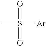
CS(=O)([Ar])=O
